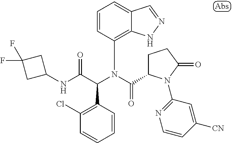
C1=CC(N(C(=O)C2CCC(=O)N2C2=NC=CC([CN])=C2)C(C(NC2CC(F)(F)C2)=O)C2=C(Cl)C=CC=C2)=C2C(=C1)C=NN2
